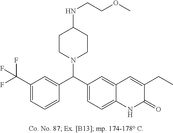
FC(C1=CC=CC(C(C2=CC=C3C(=C2)C=C(CC)C(=O)N3)N2CCC(NCCOC)CC2)=C1)(F)F
